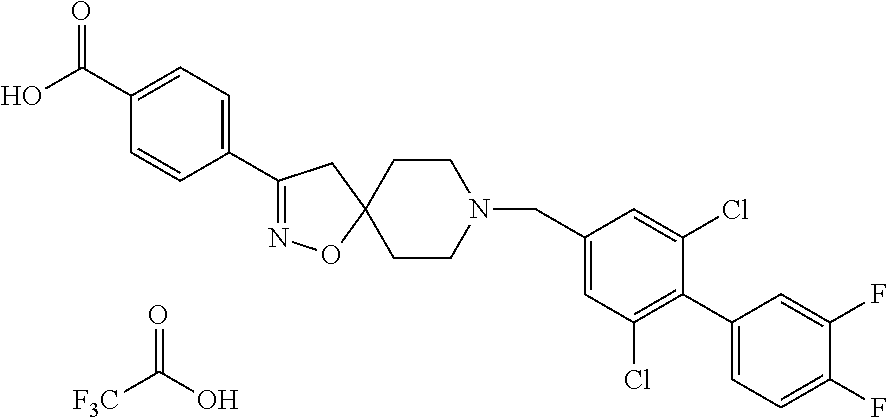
O=C(O)[F3C].C1(C2=NOC3(C2)CCN(CC2=CC(Cl)=C(C4=CC=C(F)C(F)=C4)C(Cl)=C2)CC3)=CC=C(C(O)=O)C=C1
